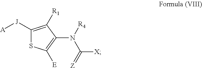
C1([J][A])=C([R1])C(N([R4])C(=[Z])[X])=C([E])S1
